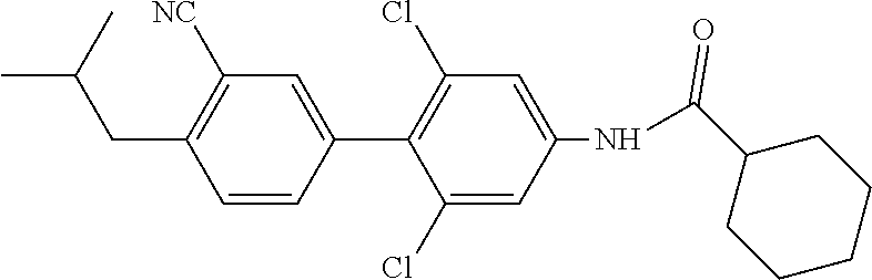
C1=CC(C2=C(Cl)C=C(NC(C3CCCCC3)=O)C=C2Cl)=CC([NC])=C1CC(C)C
